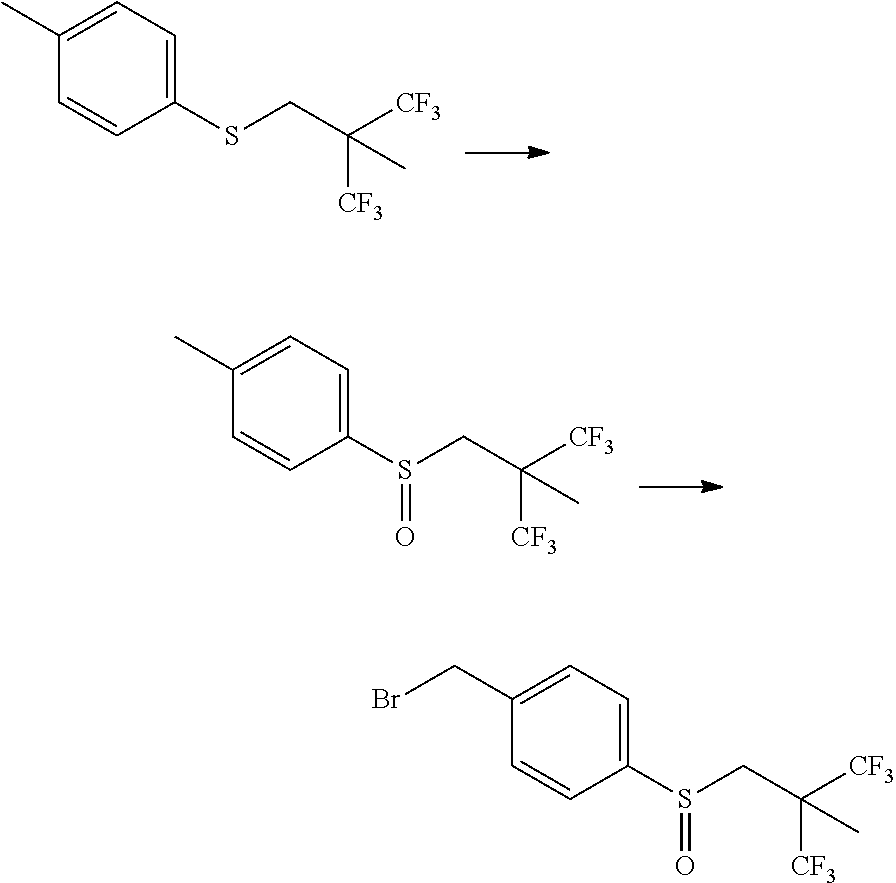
C1(SCC([CF3])([CF3])C)=CC=C(C)C=C1.C1(S(CC([CF3])([CF3])C)=O)=CC=C(C)C=C1.C1(S(CC([CF3])([CF3])C)=O)=CC=C(CBr)C=C1
